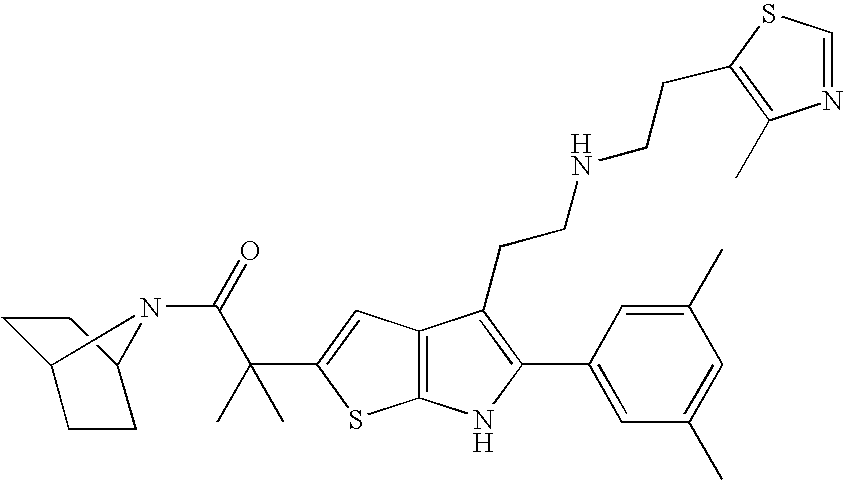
C12=C(C=C(C(C(=O)N3C4CCC3CC4)(C)C)S1)C(CCNCCC1=C(C)N=CS1)=C(C1=CC(C)=CC(C)=C1)N2
